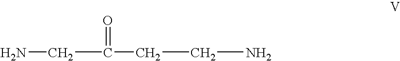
NCC(CCN)=O
